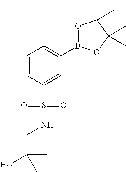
C1=CC(S(=O)(=O)NCC(O)(C)C)=CC(B2OC(C)(C)C(C)(C)O2)=C1C
